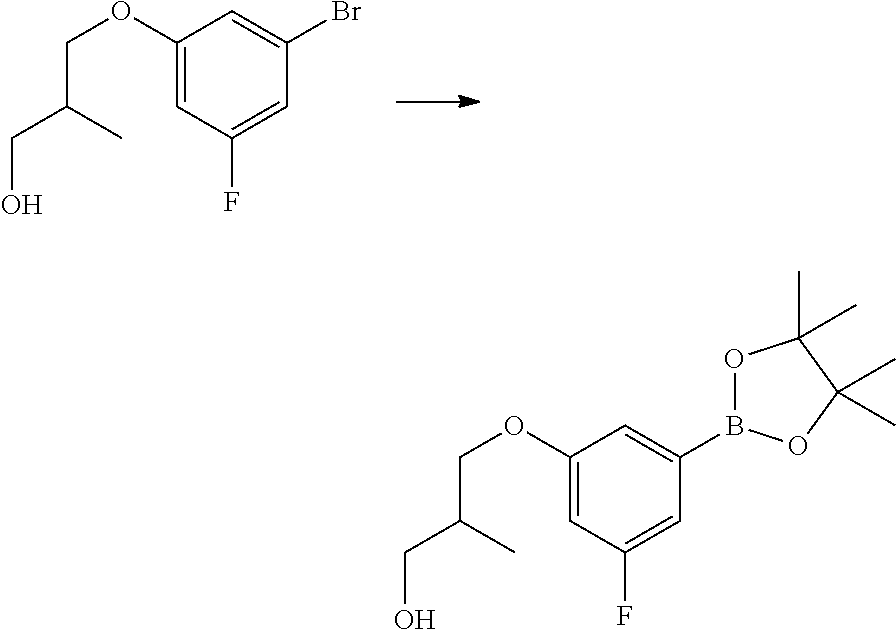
BrC1=CC(OCC(C)CO)=CC(F)=C1.C1(OCC(C)CO)=CC(F)=CC(B2OC(C)(C)C(C)(C)O2)=C1
